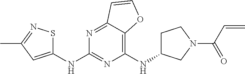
C1(NC2CCN(C(C=C)=O)C2)=C2C(=NC(NC3=CC(C)=NS3)=N1)C=CO2
